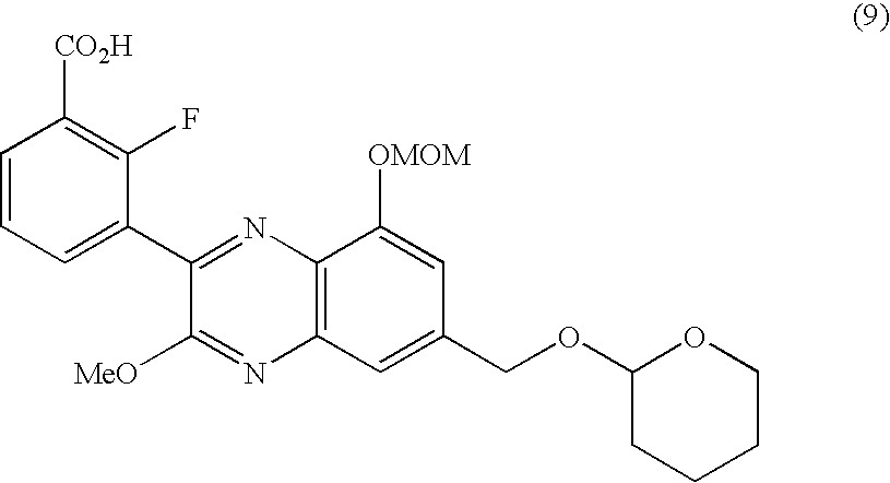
C1=CC=C(C2=NC3=C(N=C2[MeO])C=C(COC2CCCCO2)C=C3[OMOM])C(F)=C1[CO2H]
